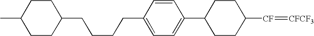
C1(C2CCC([CF]=[CFCF3])CC2)=CC=C(CCCCC2CCC(C)CC2)C=C1
